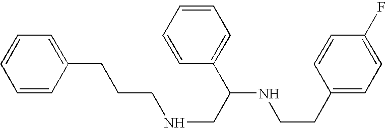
C1=CC(CCCNCC(C2=CC=CC=C2)NCCC2=CC=C(F)C=C2)=CC=C1
